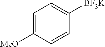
C1=C([MeO])C=CC([BF3K])=C1
